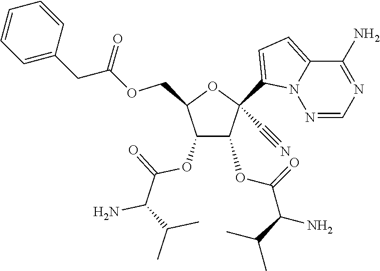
C1(OC(=O)C(N)C(C)C)C(OC(=O)C(N)C(C)C)C(COC(CC2=CC=CC=C2)=O)OC1(C1=CC=C2N1N=CN=C2N)C#N
